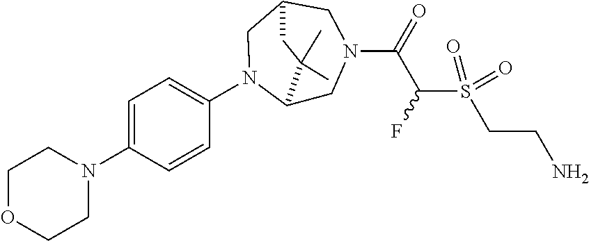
C1(C)(C)C2CN(C(=O)C(S(CCN)(=O)=O)F)CC(CN2C2=CC=C(N3CCOCC3)C=C2)C1
